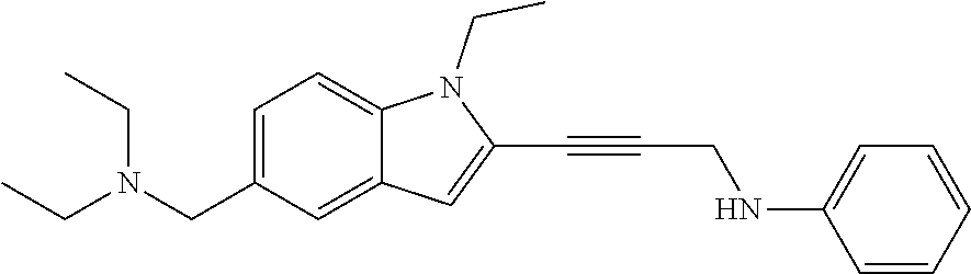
C1=C(CN(CC)CC)C=C2C(=C1)N(CC)C(C#CCNC1=CC=CC=C1)=C2
